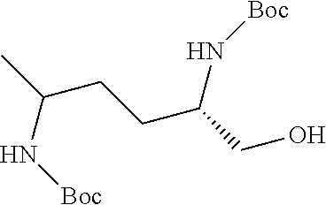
OCC(CCC(C)N[Boc])N[Boc]
